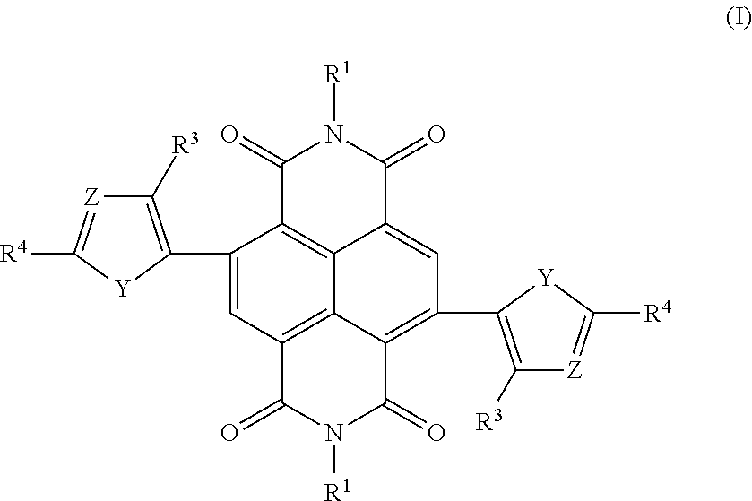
C1([R3])=C(C2=CC3=C4C5=C2C(=O)N([R1])C(=O)C5=CC(C2=C([R3])[Z]=C([R4])[Y]2)=C4C(=O)N([R1])C3=O)[Y]C([R4])=[Z]1
